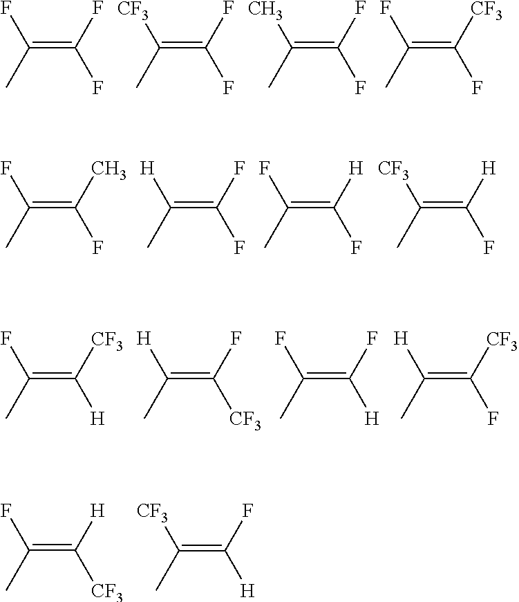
FC(C)=C(F)F.[CF3]C(C)=C(F)F.CC(C)=C(F)F.FC(C)=C(F)[CF3].FC(C)=C(F)C.[H]C(C)=C(F)F.FC(C)=C(F)[H].[CF3]C(C)=C(F)[H].FC(C)=C([H])[CF3].[H]C(C)=C([CF3])F.FC(C)=C([H])F.[H]C(C)=C(F)[CF3].FC(C)=C([CF3])[H].[CF3]C(C)=C([H])F
